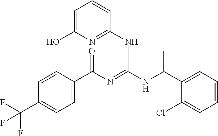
C1=CC(C(N=C(NC(C2=CC=CC=C2Cl)C)NC2=NC(O)=CC=C2)=O)=CC=C1C(F)(F)F
